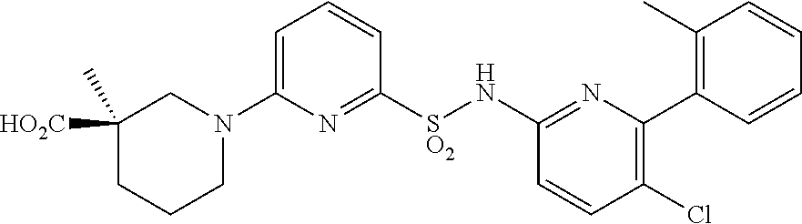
C1([HO2C])(C)CCCN(C2=CC=CC([SO2]NC3=NC(C4=C(C)C=CC=C4)=C(Cl)C=C3)=N2)C1
